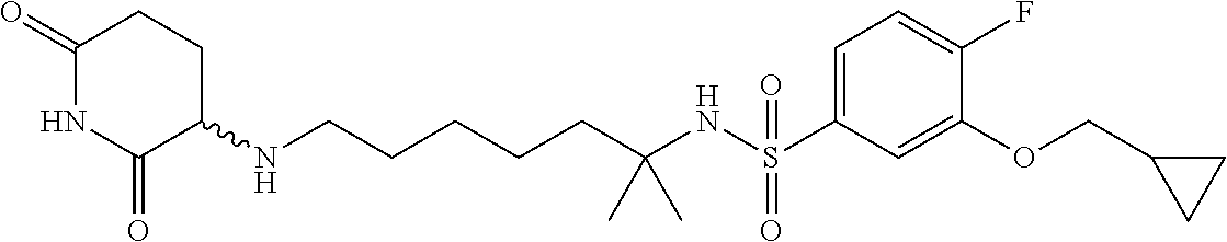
N(CCCCCC(NS(C1=CC=C(F)C(OCC2CC2)=C1)(=O)=O)(C)C)C1CCC(=O)NC1=O
